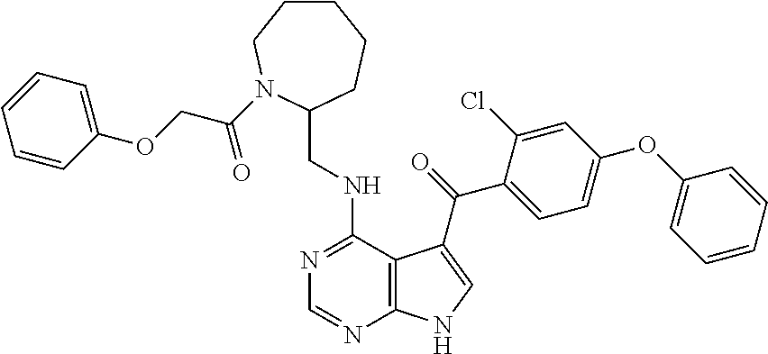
C1=CC=CC(OC2=CC=C(C(=O)C3=CNC4=C3C(NCC3CCCCCN3C(COC3=CC=CC=C3)=O)=NC=N4)C(Cl)=C2)=C1
